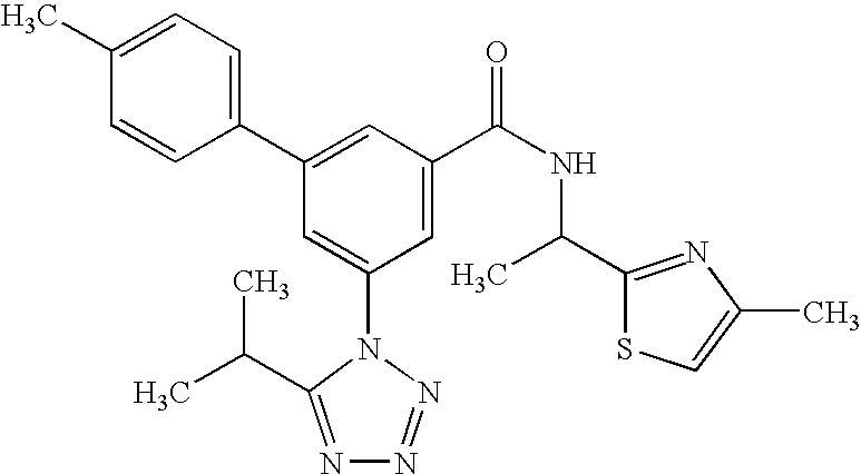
C1(C2=CC(C(NC(C3=NC(C)=CS3)C)=O)=CC(N3C(C(C)C)=NN=N3)=C2)=CC=C(C)C=C1
